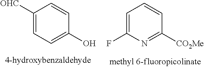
C1([OHC])=CC=C(O)C=C1.C1=C(F)N=C([CO2Me])C=C1
